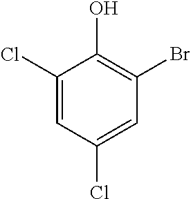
C1(Cl)=CC(Cl)=CC(Br)=C1O
